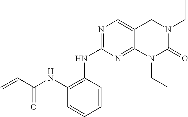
C1(NC(=O)C=C)=C(NC2=NC=C3C(=N2)N(CC)C(=O)N(CC)C3)C=CC=C1
